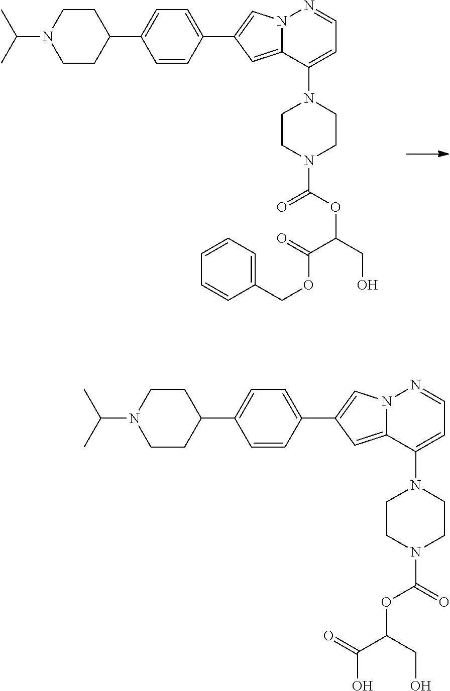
C1(C2=CN3C(=C2)C(N2CCN(C(OC(C(OCC4=CC=CC=C4)=O)CO)=O)CC2)=CC=N3)=CC=C(C2CCN(C(C)C)CC2)C=C1.C1(C2=CN3C(=C2)C(N2CCN(C(=O)OC(C(=O)O)CO)CC2)=CC=N3)=CC=C(C2CCN(C(C)C)CC2)C=C1
